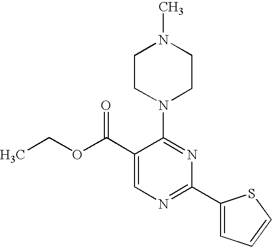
C1(C(OCC)=O)=CN=C(C2=CC=CS2)N=C1N1CCN(C)CC1
